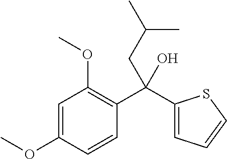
C1=C(OC)C=CC(C(C2=CC=CS2)(CC(C)C)O)=C1OC
